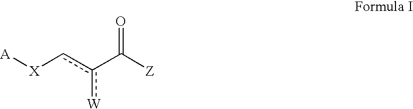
c([W])(C([Z])=O)c[X][A]
